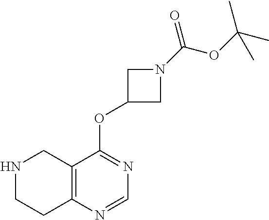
C12=C(N=CN=C1OC1CN(C(=O)OC(C)(C)C)C1)CCNC2
